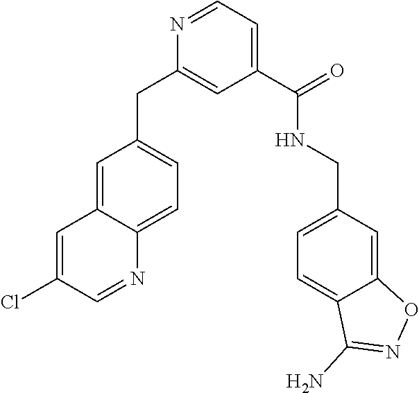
N1=CC=C(C(NCC2=CC=C3C(=C2)ON=C3N)=O)C=C1CC1=CC=C2C(=C1)C=C(Cl)C=N2
